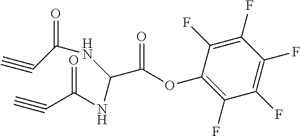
O=C(OC1=C(F)C(F)=C(F)C(F)=C1F)C(NC(C#C)=O)NC(C#C)=O
